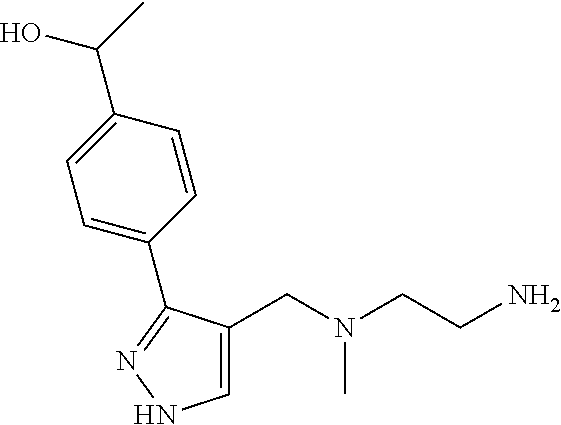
C1=C(CN(CCN)C)C(C2=CC=C(C(C)O)C=C2)=NN1
